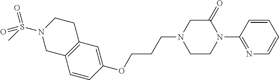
C1=CC(OCCCN2CCN(C3=NC=CC=C3)C(=O)C2)=CC2=C1CN(S(C)(=O)=O)CC2
